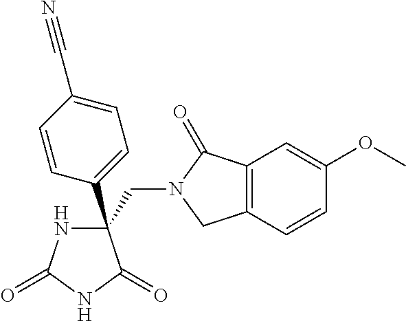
C(C1(C2=CC=C(C#N)C=C2)NC(=O)NC1=O)N1CC2=C(C1=O)C=C(OC)C=C2
